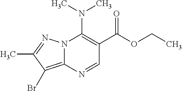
N12C(=C(Br)C(C)=N1)N=CC(C(OCC)=O)=C2N(C)C
